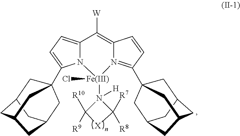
[W]C1=C2N(=C(C34CC5CC(CC(C3)C5)C4)C=C2)[Fe](N2([H])C([R8])([R7])[X]C2([R10])[R9])(Cl)N2C1=CC=C2C12CC3CC(CC(C1)C3)C2
